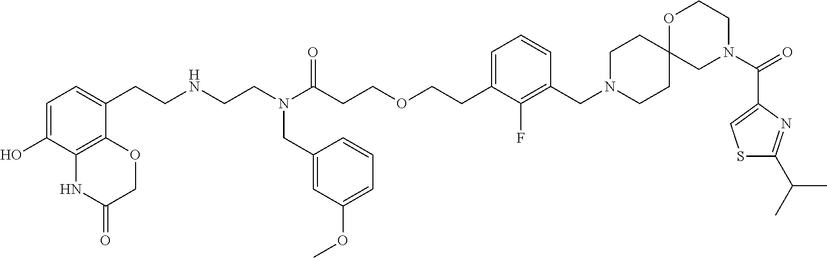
C1=C(O)C2=C(C(CCNCCN(C(CCOCCC3=CC=CC(CN4CCC5(CC4)CN(C(=O)C4=CSC(C(C)C)=N4)CCO5)=C3F)=O)CC3=CC(OC)=CC=C3)=C1)OCC(=O)N2
